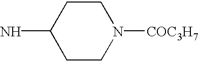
C1CN([COC3H7])CCC1N
